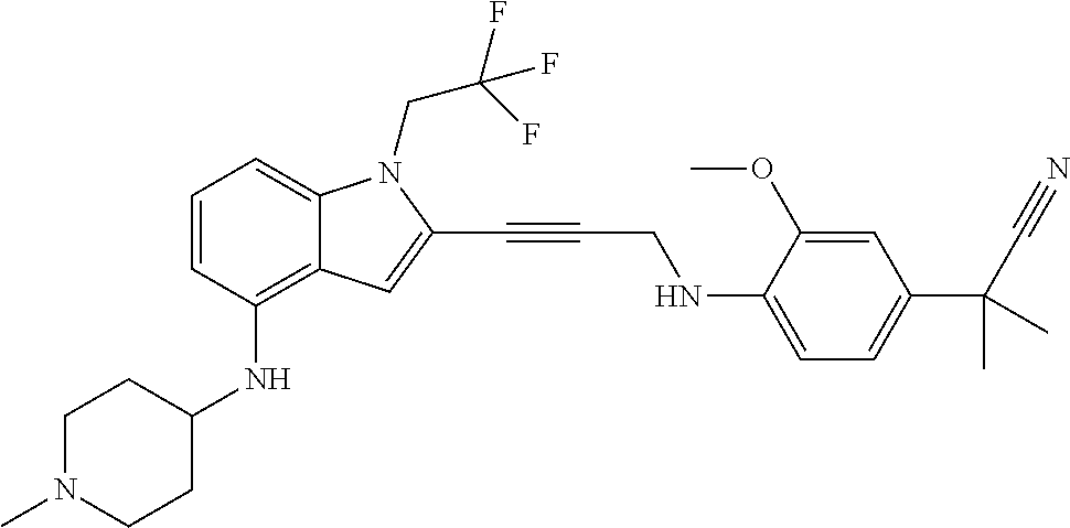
CN1CCC(NC2=C3C(=CC=C2)N(CC(F)(F)F)C(C#CCNC2=CC=C(C(C#N)(C)C)C=C2OC)=C3)CC1
